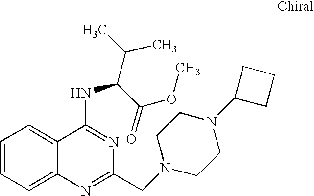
C1=CC=C2C(=C1)C(NC(C(C)C)C(=O)OC)=NC(CN1CCN(C3CCC3)CC1)=N2
